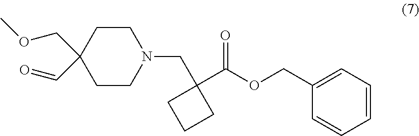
C1=C(COC(C2(CN3CCC(COC)(C=O)CC3)CCC2)=O)C=CC=C1
